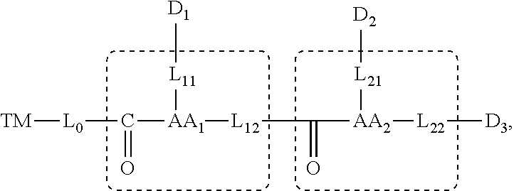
[TM][L0]C([AA1]([L12]C([AA2]([L22][D3])[L21][D2])=O)[L11][D1])=O
